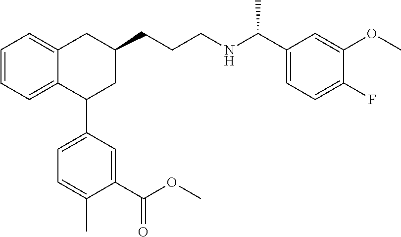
C1=CC=C2C(=C1)CC(CCCNC(C1=CC=C(F)C(OC)=C1)C)CC2C1=CC=C(C)C(C(OC)=O)=C1
